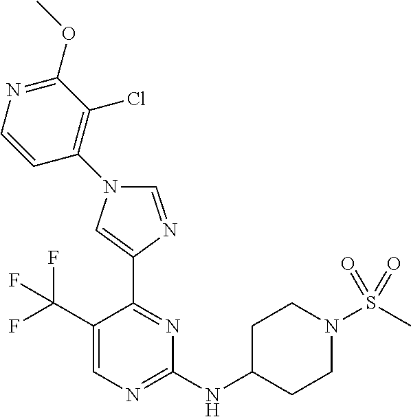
C1(C(F)(F)F)=CN=C(NC2CCN(S(C)(=O)=O)CC2)N=C1C1=CN(C2=C(Cl)C(OC)=NC=C2)C=N1
